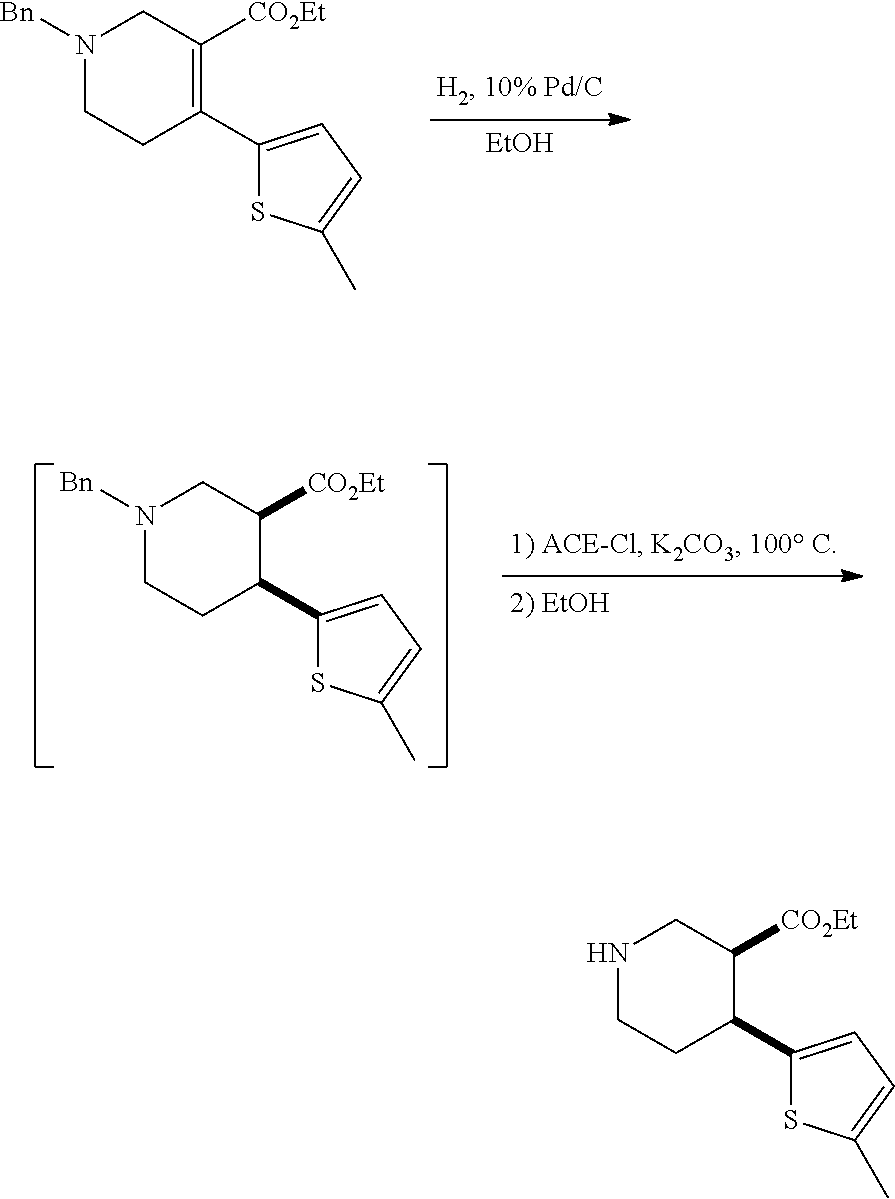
N1CCC(C2=CC=C(C)S2)C([CO2Et])C1.[EtOH].N1([Bn])CCC(C2=CC=C(C)S2)=C([CO2Et])C1.N1([Bn])CCC(C2=CC=C(C)S2)C([CO2Et])C1
